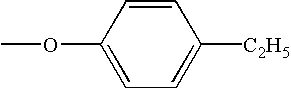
C1(OC)=CC=C([C2H5])C=C1
